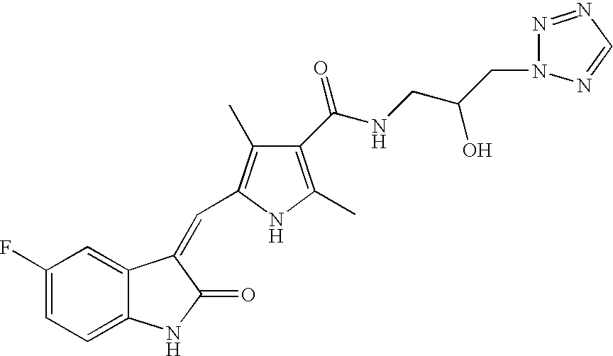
C1(F)=CC=C2C(=C1)C(=CC1=C(C)C(C(NCC(CN3N=NC=N3)O)=O)=C(C)N1)C(=O)N2
